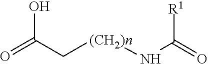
O=C(C[(CH2)n]NC(=O)[R1])O
